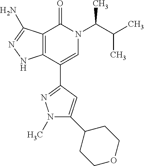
C12=C(C(C3=NN(C)C(C4CCOCC4)=C3)=CN(C(C(C)C)C)C1=O)NN=C2N
